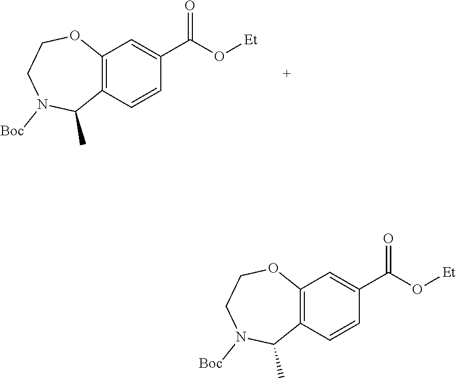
C12=C(C=CC(C(O[Et])=O)=C1)C(C)N([Boc])CCO2.C12=C(C=CC(C(O[Et])=O)=C1)C(C)N([Boc])CCO2
